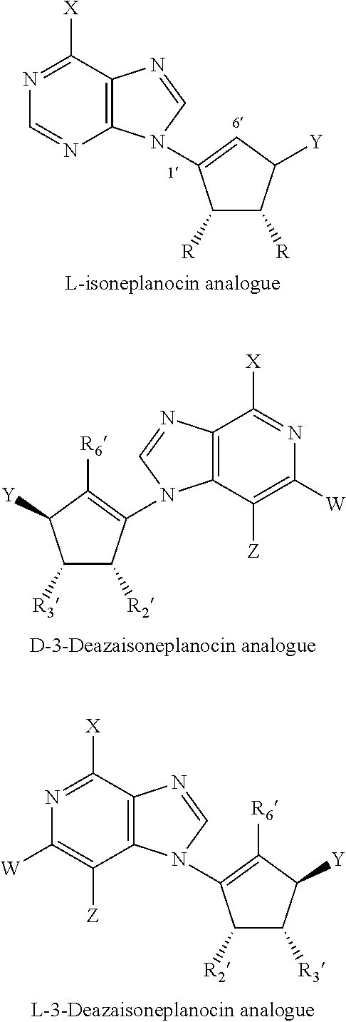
N1=C([X])C2=C(C([Z])=C1[W])N(C1=C([R6])C([Y])C([R3])C1[R2])C=N2.N1=C([X])C2=C(C([Z])=C1[W])N(C1=C([R6])C([Y])C([R3])C1[R2])C=N2.N1=C([X])C2=C(N=C1)N(C1=CC([Y])C([R])C1[R])C=N2
